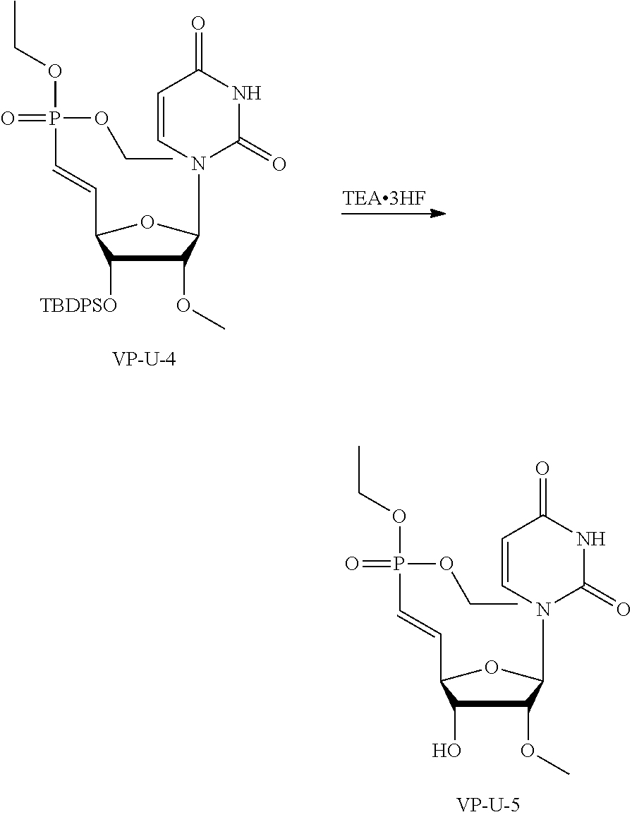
C1=CN(C2C(OC)C(O)C(C=CP(OCC)(=O)OCC)O2)C(=O)NC1=O.C1=CN(C2C(OC)C([TBDPSO])C(C=CP(OCC)(=O)OCC)O2)C(=O)NC1=O
